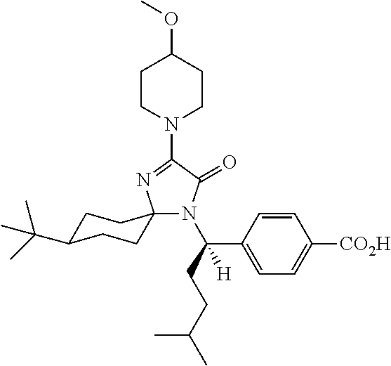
N1(C2=NC3(N(C(CCC(C)C)(C4=CC=C([CO2H])C=C4)[H])C2=O)CCC(C(C)(C)C)CC3)CCC(OC)CC1
